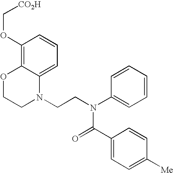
C1=C2C(=C(OC[CO2H])C=C1)OCCN2CCN(C1=CC=CC=C1)C(=O)C1=CC=C([Me])C=C1
